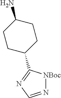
NC1CCC(C2=NC=N[NBoc]2)CC1
